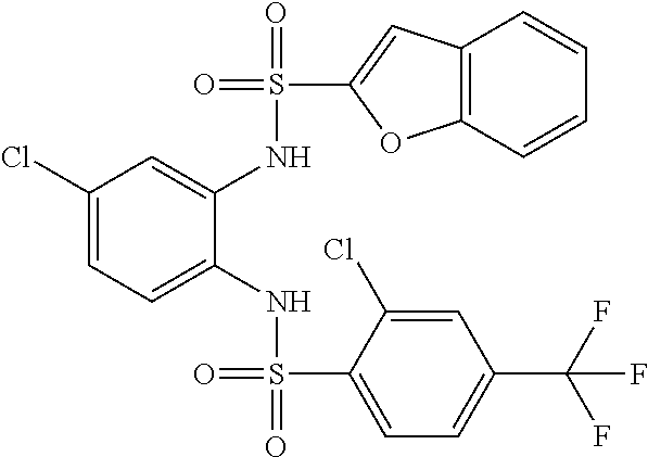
C1(Cl)=CC=C(NS(=O)(C2=CC=C(C(F)(F)F)C=C2Cl)=O)C(NS(=O)(C2=CC3=C(O2)C=CC=C3)=O)=C1
